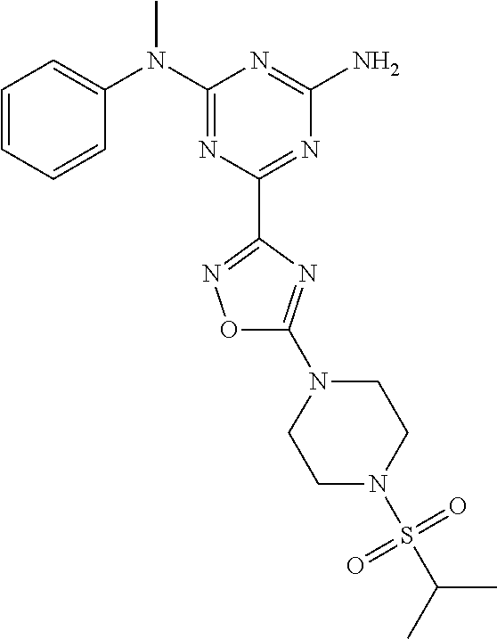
C1=CC=CC(N(C2=NC(C3=NOC(N4CCN(S(C(C)C)(=O)=O)CC4)=N3)=NC(N)=N2)C)=C1
